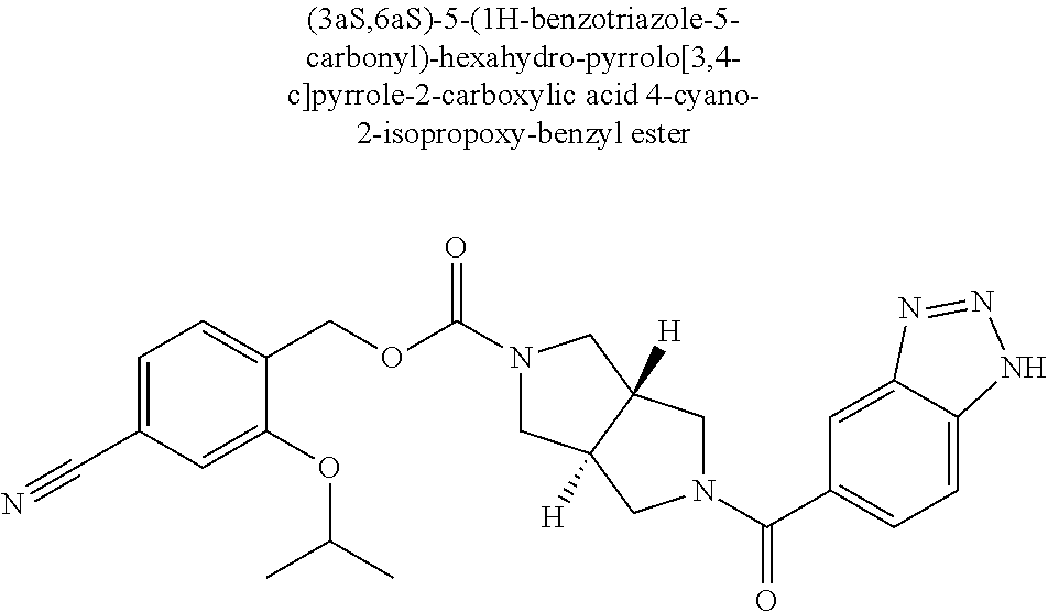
C1=C(C#N)C=C(OC(C)C)C(COC(N2CC3([H])C([H])(C2)CN(C(C2=CC=C4C(=C2)N=NN4)=O)C3)=O)=C1
